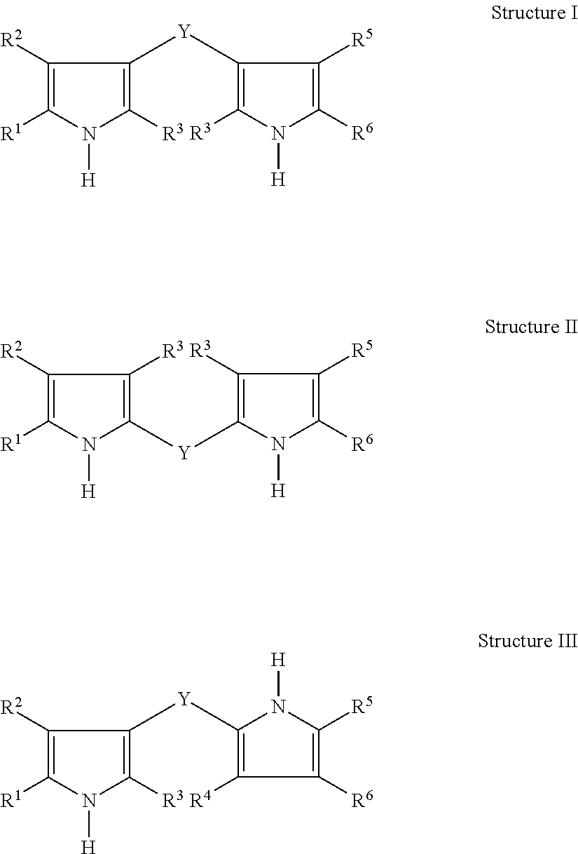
C1([R2])=C([R1])N([H])C([Y]C2=C([R3])C([R5])=C([R6])N2[H])=C1[R3].C1([R2])=C([R1])N([H])C([R3])=C1[Y]C1=C([R3])N([H])C([R6])=C1[R5].C1([R2])=C([R1])N([H])C([R3])=C1[Y]C1=C([R4])C([R6])=C([R5])N1[H]
